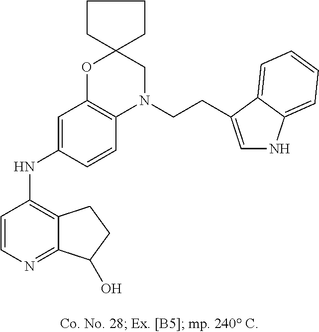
C1=CN=C2C(=C1NC1=CC3=C(C=C1)N(CCC1=CNC4=CC=CC=C41)CC1(O3)CCCC1)CCC2O
